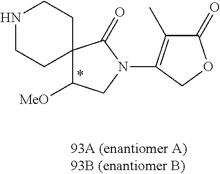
N1CCC2(CC1)C([MeO])CN(C1=C(C)C(=O)OC1)C2=O
